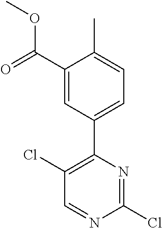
C1(Cl)=NC(C2=CC=C(C)C(C(OC)=O)=C2)=C(Cl)C=N1
